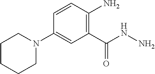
C1(C(NN)=O)=C(N)C=CC(N2CCCCC2)=C1
